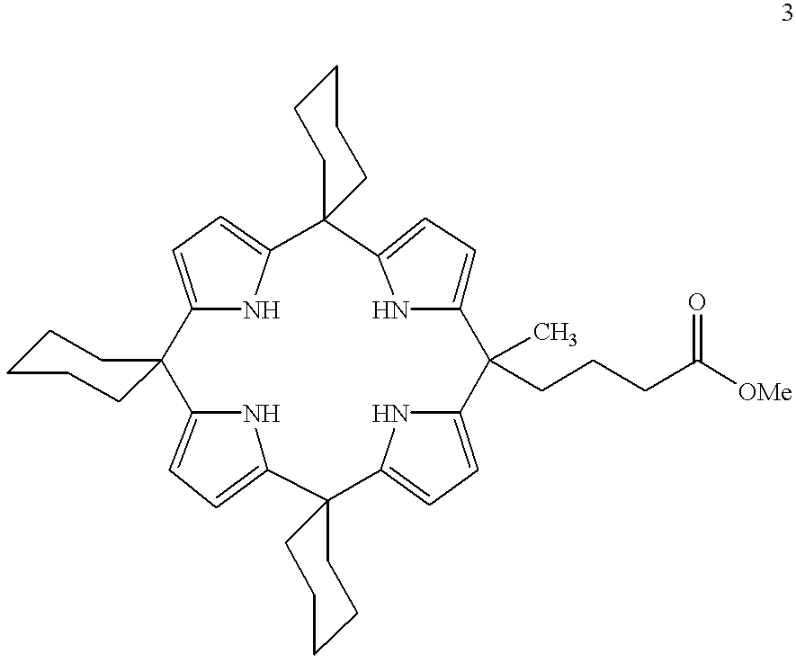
C12=CC=C(N1)C1(C3=CC=C(N3)C3(C4=CC=C(N4)C4(C5=CC=C(C2(C)CCCC([OMe])=O)N5)CCCCC4)CCCCC3)CCCCC1
